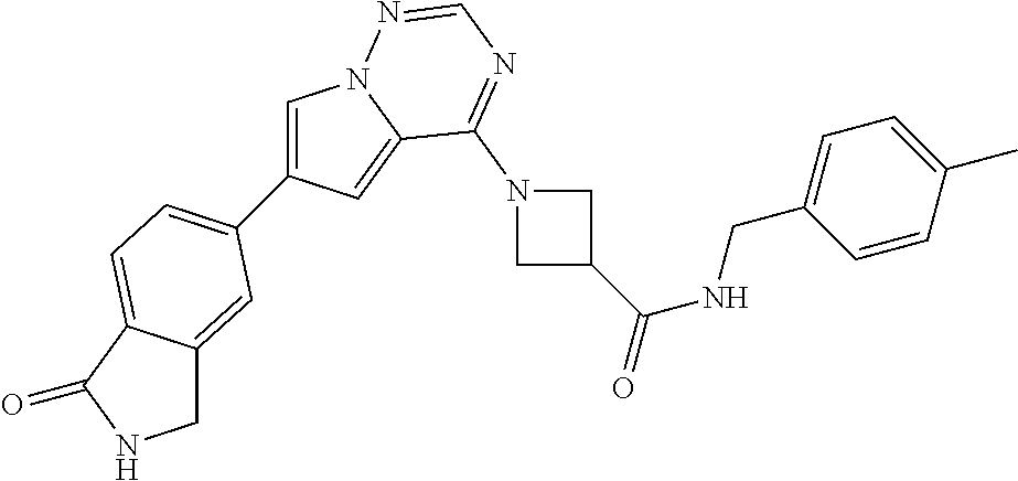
C1=C(C2=CC=C3C(=C2)CNC3=O)C=C2N1N=CN=C2N1CC(C(=O)NCC2=CC=C(C)C=C2)C1
